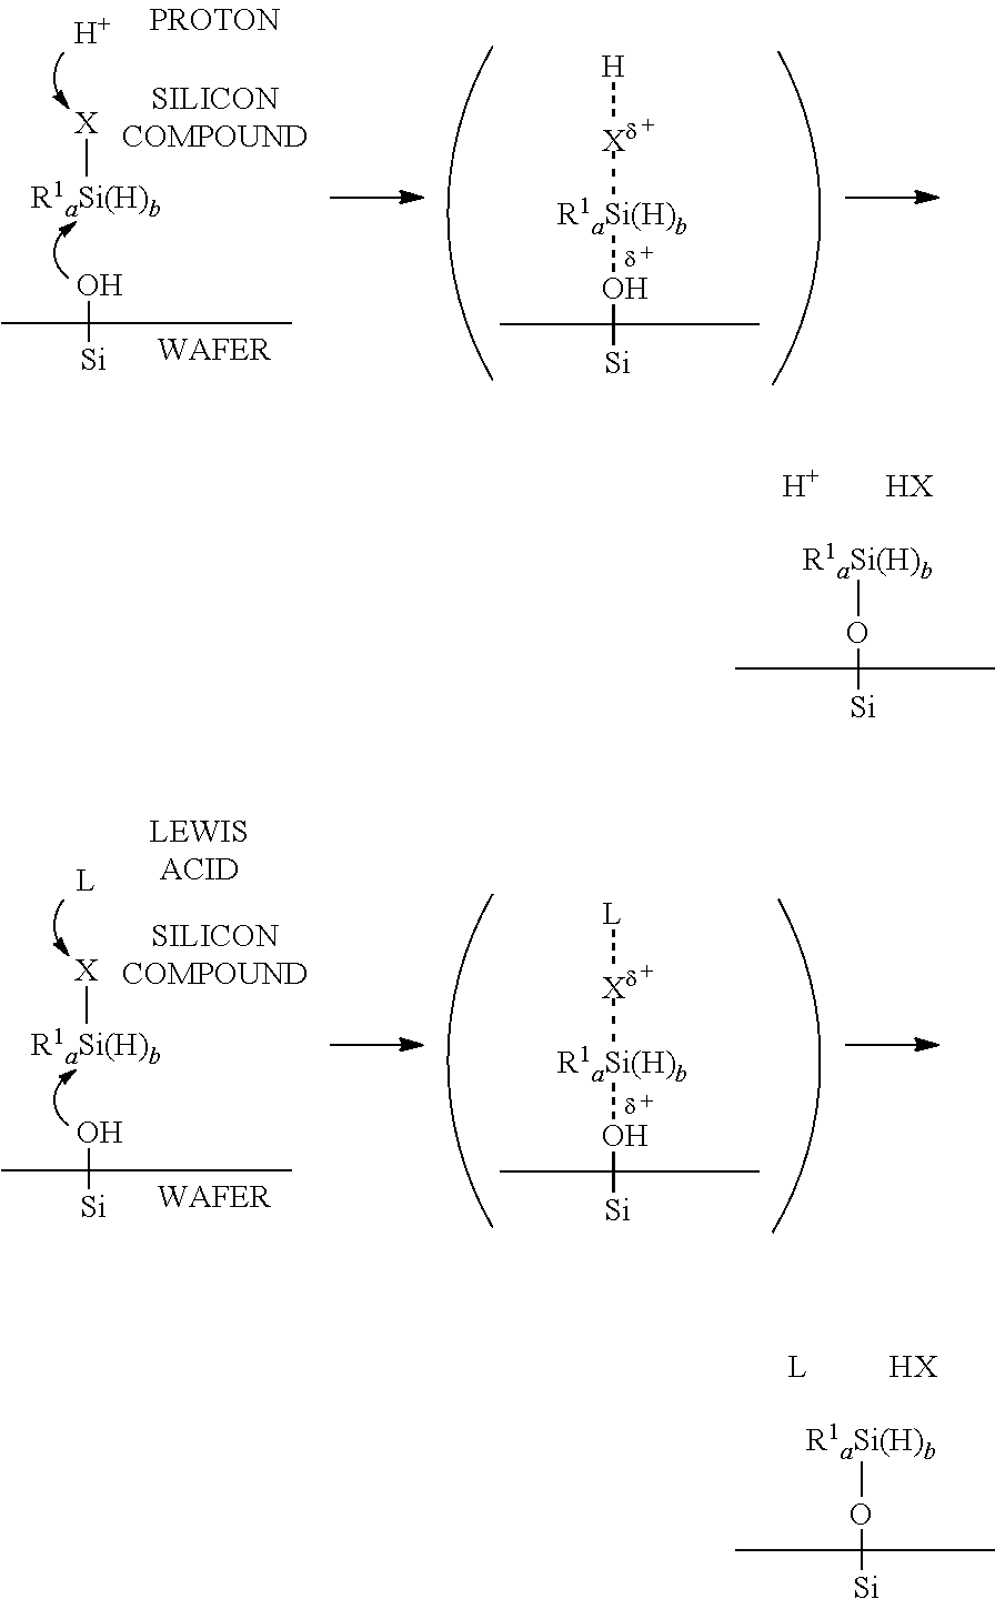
[R1aSi(H)b]O[Si].[H].[HX].[X][R1aSi(H)b].O[Si].[H].[Xd]([R1aSi(H)b]O[Si])[H].[X][R1aSi(H)b].O[Si].[L].[Xd]([R1aSi(H)b]O[Si])[L].[R1aSi(H)b]O[Si].[L].[HX]
